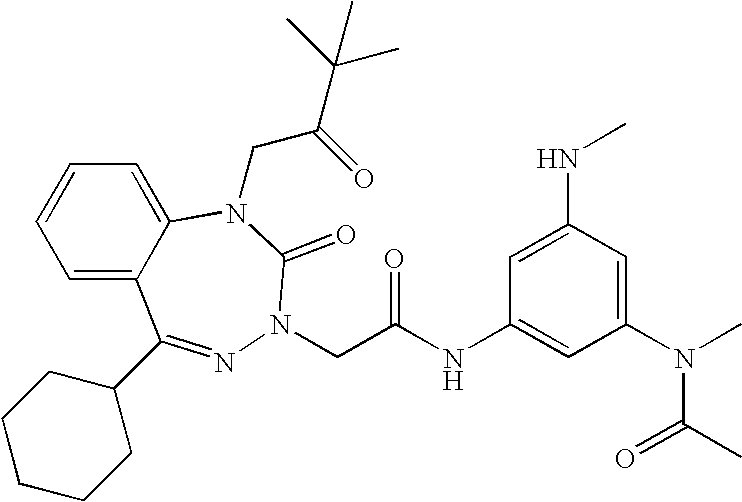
C1=C2C(=CC=C1)N(CC(=O)C(C)(C)C)C(=O)N(CC(NC1=CC(N(C(=O)C)C)=CC(NC)=C1)=O)N=C2C1CCCCC1
